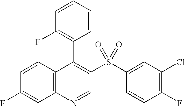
C12=C(C=CC(F)=C1)C(C1=C(F)C=CC=C1)=C(S(C1=CC(Cl)=C(F)C=C1)(=O)=O)C=N2
